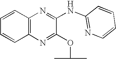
C1=CC=CC2=C1N=C(NC1=NC=CC=C1)C(OC(C)C)=N2
